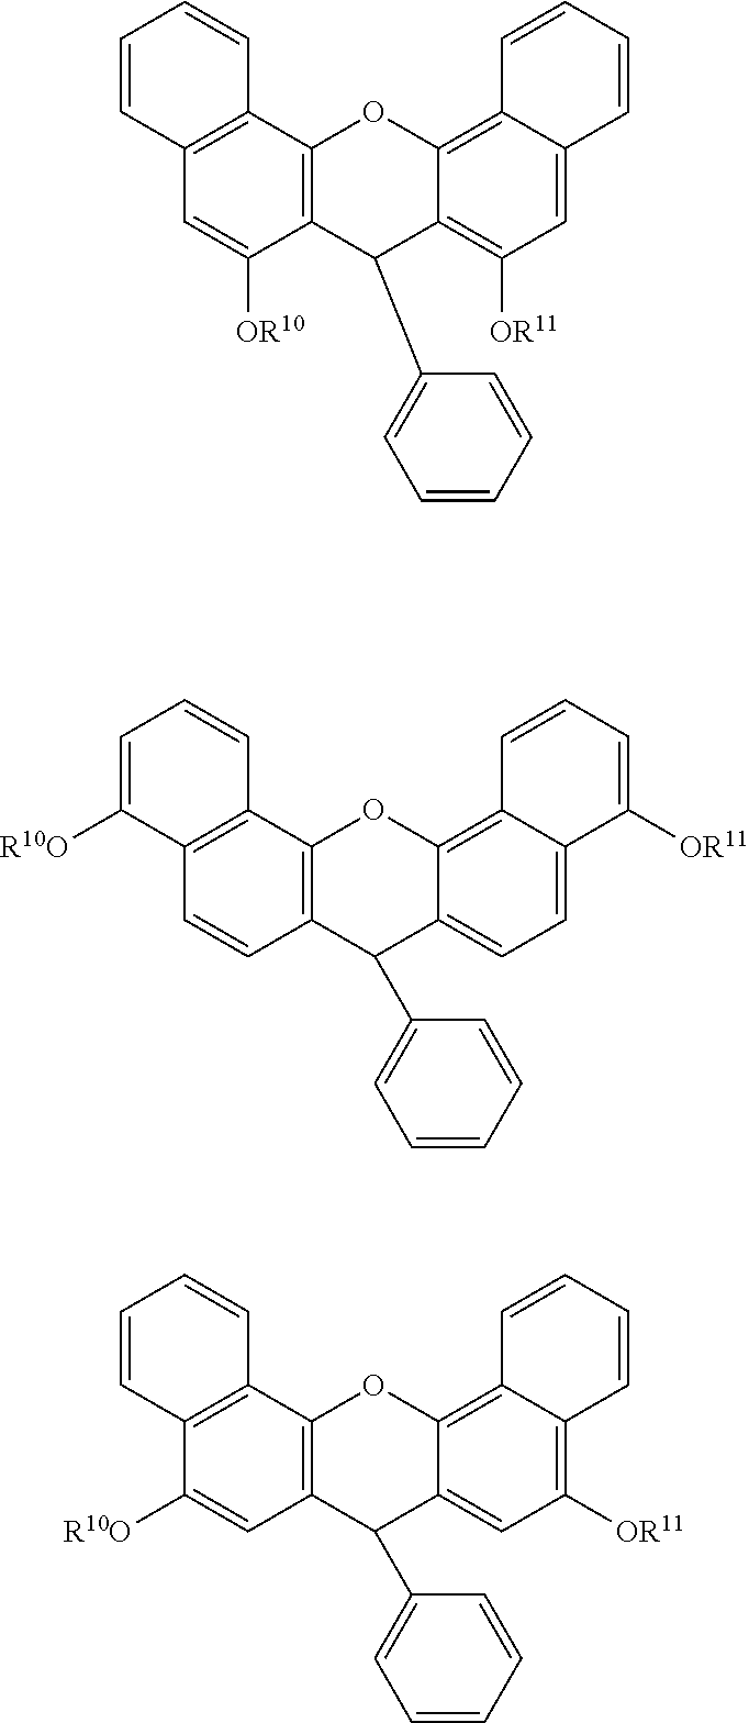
C12=C(C3=C(C=C1[OR10])C=CC=C3)OC1=C3C(=CC([OR11])=C1C2C1=CC=CC=C1)C=CC=C3.C12=C(C3=C(C=C1)C([R10O])=CC=C3)OC1=C3C(=CC=C1C2C1=CC=CC=C1)C([OR11])=CC=C3.C12=C(C3=C(C([R10O])=C1)C=CC=C3)OC1=C3C(=C([OR11])C=C1C2C1=CC=CC=C1)C=CC=C3
